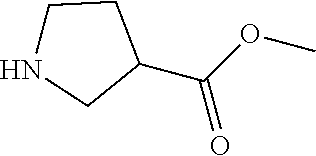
C1(C(OC)=O)CCNC1
